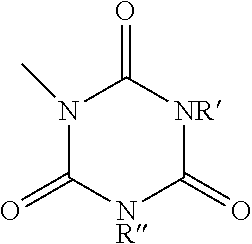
N1(C)C(=O)[NR]C(=O)[NR]C1=O
